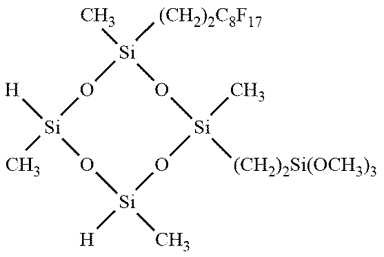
C[Si]1([H])O[Si](C)([(CH2)2C8F17])O[Si]([(CH2)2Si(OCH3)3])(C)O[Si](C)([H])O1
